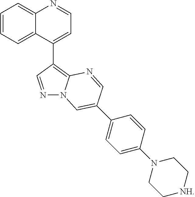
C1=CC=C2C(=C1)N=CC=C2C1=C2N(N=C1)C=C(C1=CC=C(N3CC[NH]CC3)C=C1)C=N2
